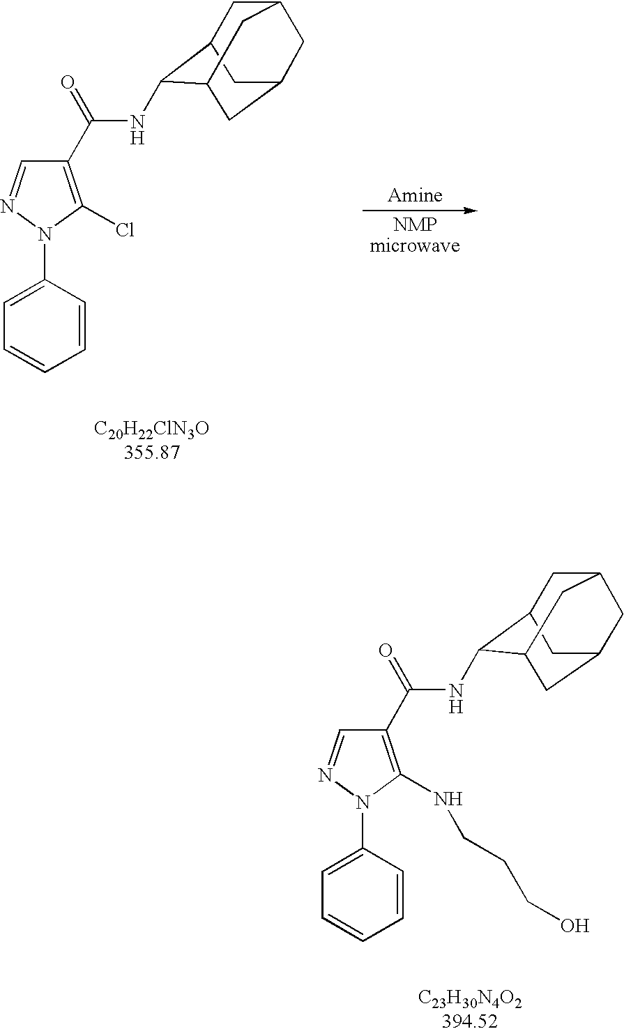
C1=C(N2N=CC(C(=O)NC3C4CC5CC(CC3C5)C4)=C2Cl)C=CC=C1.C1=C(N2N=CC(C(=O)NC3C4CC5CC(CC3C5)C4)=C2NCCCO)C=CC=C1
